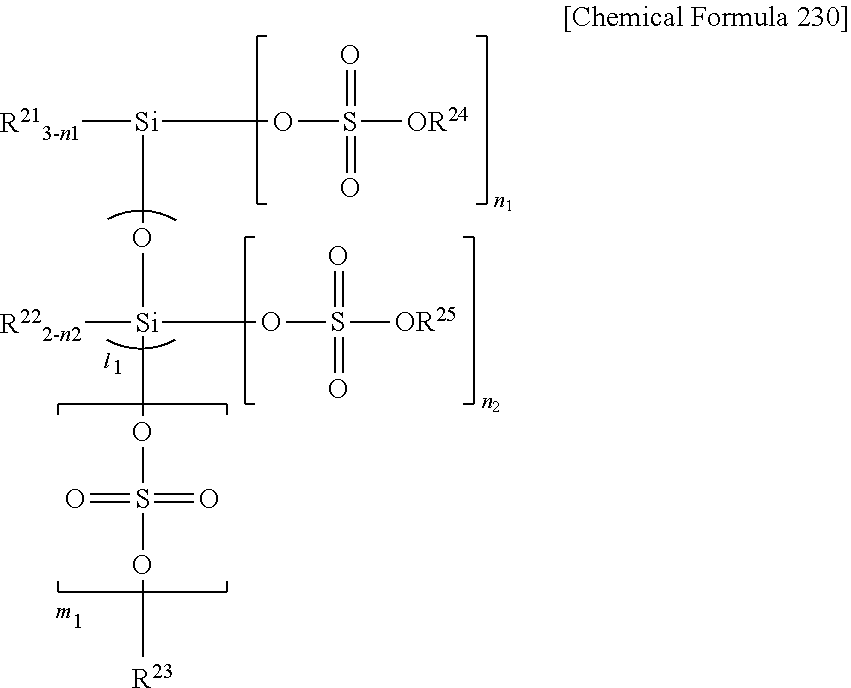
[R213-n1][Si](OS(=O)(=O)[OR24])O[Si](OS(=O)(=O)O[R23])([R222-n2])OS([OR25])(=O)=O
